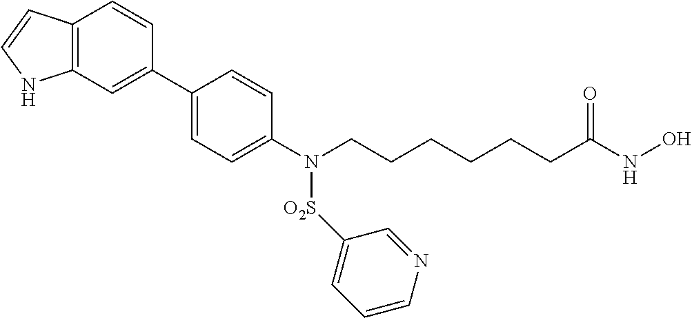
C1(C2=CC3=C(C=C2)C=CN3)=CC=C(N(CCCCCCC(NO)=O)[O2S]C2=CC=CN=C2)C=C1
